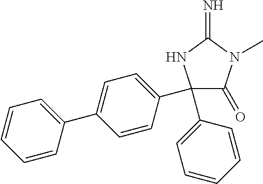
C1(C2=CC=CC=C2)(C2=CC=C(C3=CC=CC=C3)C=C2)C(=O)N(C)C(=N)N1
